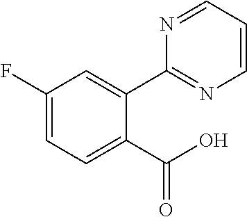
C1(C2=CC(F)=CC=C2C(O)=O)=NC=CC=N1
